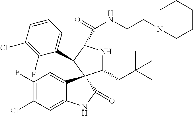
C1(F)=C(Cl)C=C2C(=C1)C1(C(=O)N2)C(CC(C)(C)C)NC(C(=O)NCCN2CCCCC2)C1C1=CC=CC(Cl)=C1F
